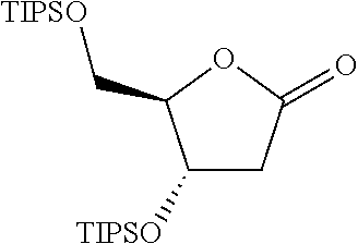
C1([TIPSO])CC(=O)OC1C[TIPSO]
